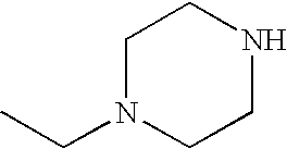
C1N(CC)CCNC1
